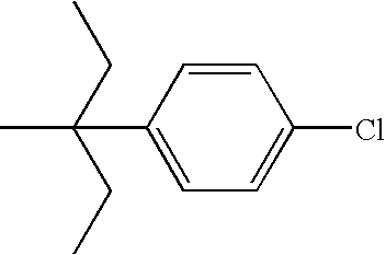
C1(C(C)(CC)CC)=CC=C(Cl)C=C1
